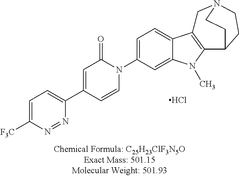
C1=C([F3C])N=NC(C2=CC(=O)N(C3=CC=C4C(=C3)N(C)C3=C4CN4CCC3CC4)C=C2)=C1.Cl
